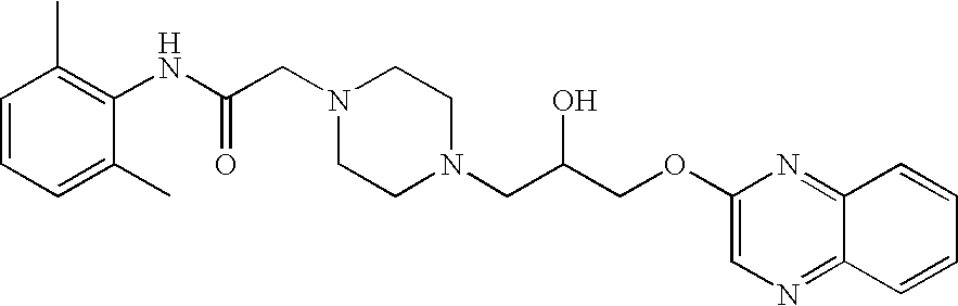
C1=CC=C(C)C(NC(CN2CCN(CC(COC3=CN=C4C(=N3)C=CC=C4)O)CC2)=O)=C1C
